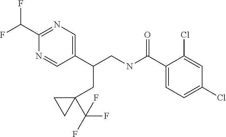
C1(C(CNC(C2=CC=C(Cl)C=C2Cl)=O)CC2(C(F)(F)F)CC2)=CN=C(C(F)F)N=C1
